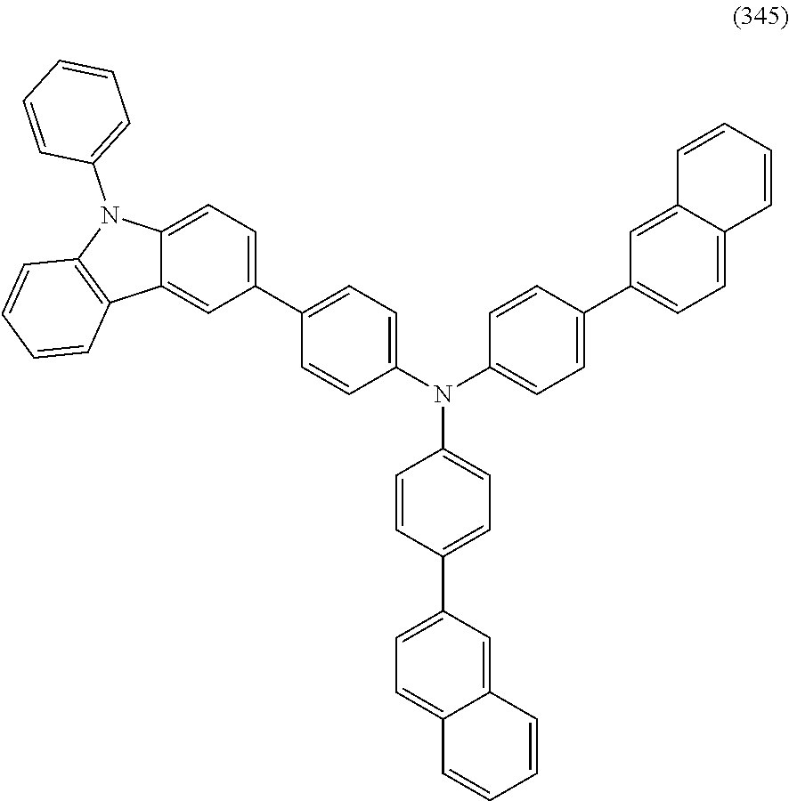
C1=C2C(=CC(C3=CC=C(N(C4=CC=C(C5=CC=C6C(=C5)C=CC=C6)C=C4)C4=CC=C(C5=CC=C6C(=C5)C=CC=C6)C=C4)C=C3)=C1)C1=C(N2C2=CC=CC=C2)C=CC=C1
